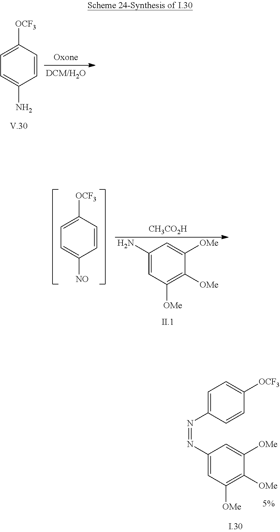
C1([OCF3])=CC=C(N)C=C1.C1(N)=CC([OMe])=C([OMe])C([OMe])=C1.C1([OCF3])=CC=C([NO])C=C1.[CH3CO2H].C1=C(N=NC2=CC([OMe])=C([OMe])C([OMe])=C2)C=CC([OCF3])=C1
